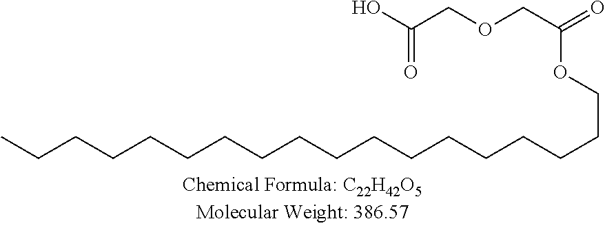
C(CCCCOC(COCC(O)=O)=O)CCCCCCCCCCCCC
